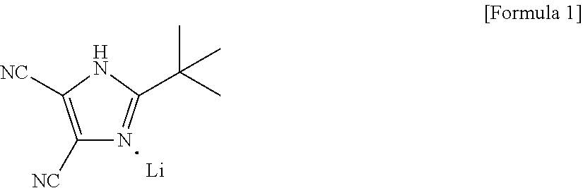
C1([NC])=C([NC])NC(C(C)(C)C)=N1.[Li]
